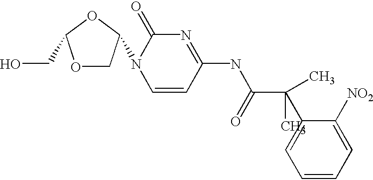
O1CC(N2C=CC(NC(C(C)(C3=CC=CC=C3[NO2])C)=O)=NC2=O)OC1CO
